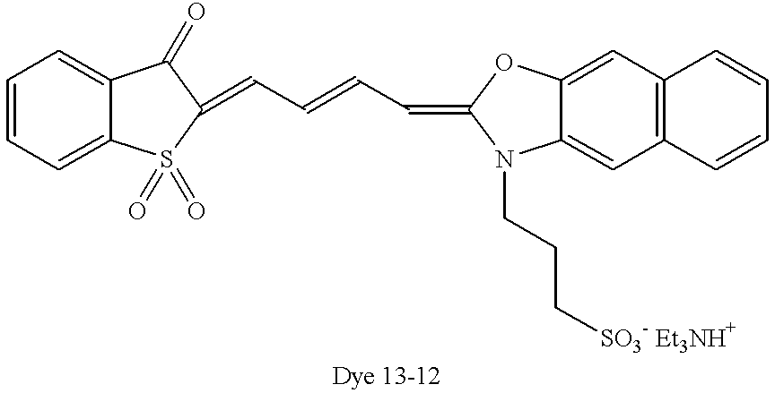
C(=C1S(=O)(=O)C2=CC=CC=C2C1=O)C=CC=C1OC2=CC3=C(C=C2N1CCC[SO3- Et3NH+])C=CC=C3
